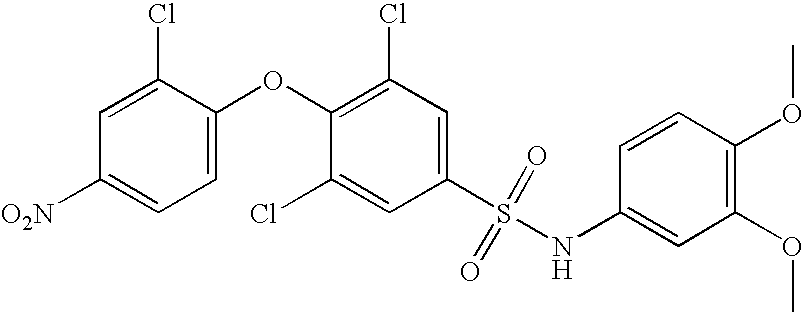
[O2N]C1=CC=C(OC2=C(Cl)C=C(S(=O)(=O)NC3=CC(OC)=C(OC)C=C3)C=C2Cl)C(Cl)=C1
